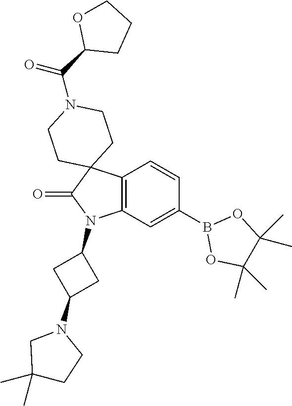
C12=C(C=C(B3OC(C)(C)C(C)(C)O3)C=C1)N(C1CC(N3CC(C)(C)CC3)C1)C(=O)C21CCN(C(=O)C2CCCO2)CC1
